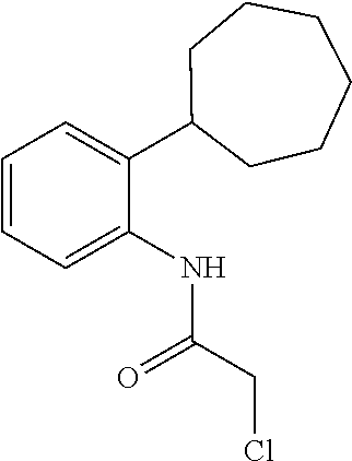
C1=CC=C(NC(CCl)=O)C(C2CCCCCC2)=C1
